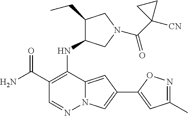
C1(C(N)=O)=C(NC2C(CC)CN(C(=O)C3([CN])CC3)C2)C2=CC(C3=CC(C)=NO3)=CN2N=C1
